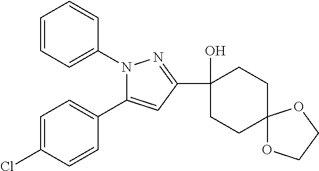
C1=C(Cl)C=CC(C2=CC(C3(O)CCC4(CC3)OCCO4)=NN2C2=CC=CC=C2)=C1
